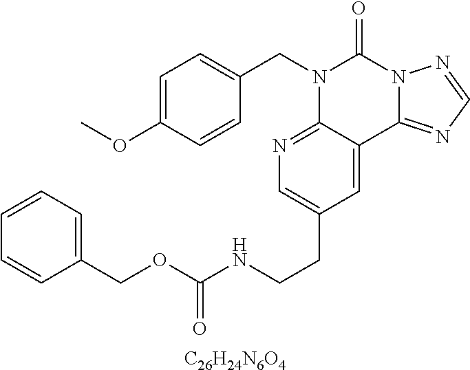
[C26H24N6O4].C1=C(OC)C=CC(CN2C3=NC=C(CCNC(=O)OCC4=CC=CC=C4)C=C3C3=NC=NN3C2=O)=C1
